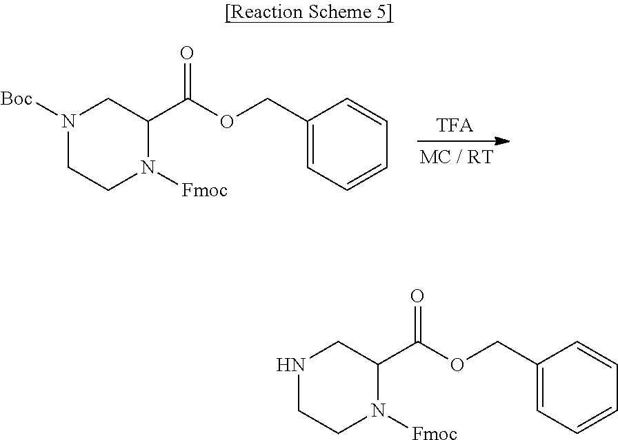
N1([Boc])CCN([Fmoc])C(C(OCC2=CC=CC=C2)=O)C1.N1CCN([Fmoc])C(C(OCC2=CC=CC=C2)=O)C1
